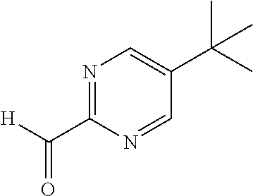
N1=C(C([H])=O)N=CC(C(C)(C)C)=C1
